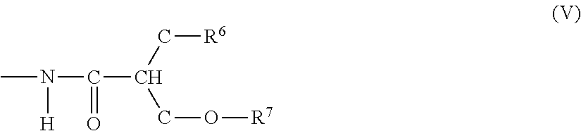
CN([H])C(=O)C(C[R6])CO[R7]
